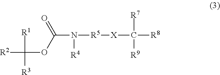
[R2]C([R1])([R3])OC(=O)N([R4])[R5][X]C([R8])([R7])[R9]
